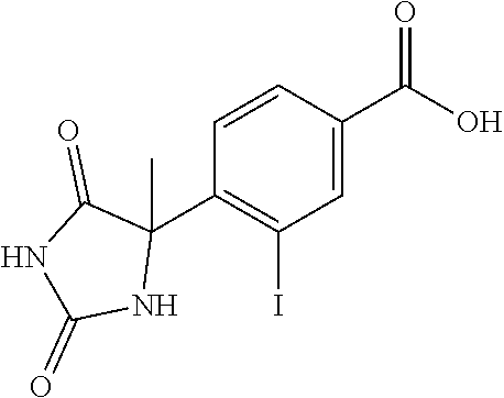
C1=C(C(O)=O)C=CC(C2(C)C(=O)NC(=O)N2)=C1I
